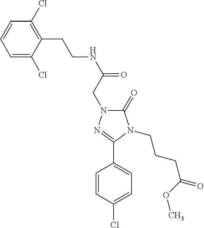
C1=C(Cl)C(CCNC(=O)CN2C(=O)N(CCCC(=O)OC)C(C3=CC=C(Cl)C=C3)=N2)=C(Cl)C=C1
